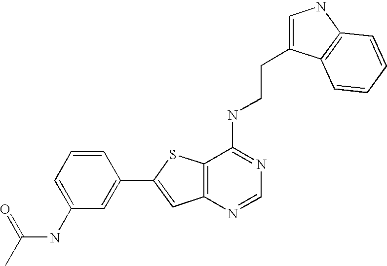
C1=CC=C(NC(=O)C)C=C1C1=CC2=C(S1)C(NCCC1=CNC3=C1C=CC=C3)=NC=N2
